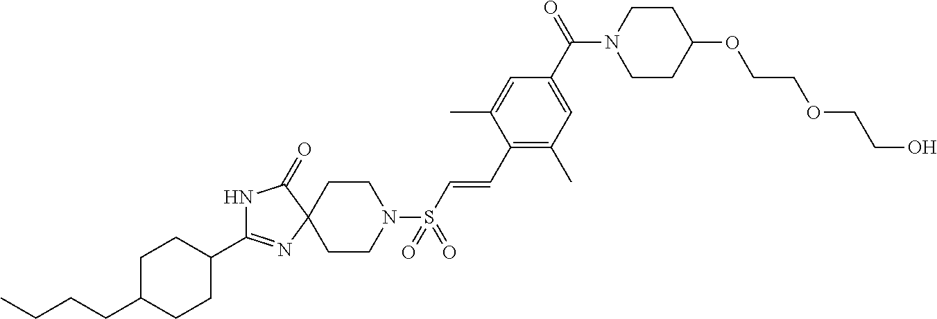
C1C(CCCC)CCC(C2=NC3(C(=O)N2)CCN(S(C=CC2=C(C)C=C(C(=O)N4CCC(OCCOCCO)CC4)C=C2C)(=O)=O)CC3)C1
